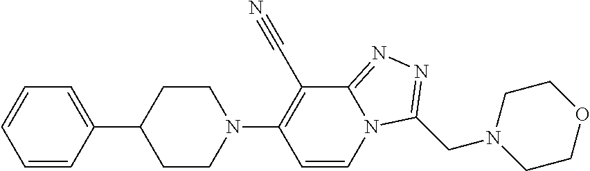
C1=CC(C2CCN(C3=C(C#N)C4=NN=C(CN5CCOCC5)N4C=C3)CC2)=CC=C1
